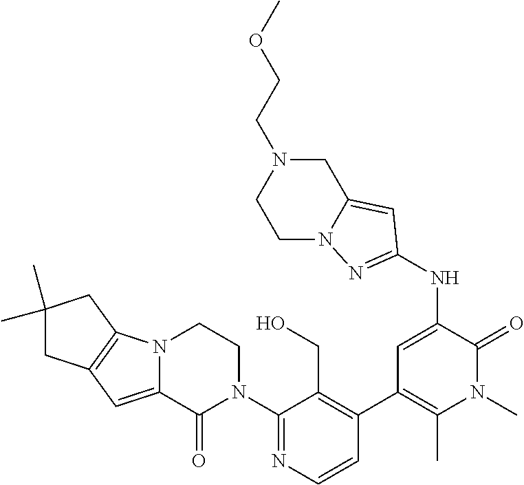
C1(N2CCN3C(=CC4=C3CC(C)(C)C4)C2=O)=NC=CC(C2=C(C)N(C)C(=O)C(NC3=NN4C(=C3)CN(CCOC)CC4)=C2)=C1CO
